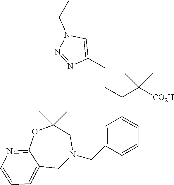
C1=C(CN2CC(C)(C)OC3=NC=CC=C3C2)C(C)=CC=C1C(C([CO2H])(C)C)CCC1=CN(CC)N=N1
